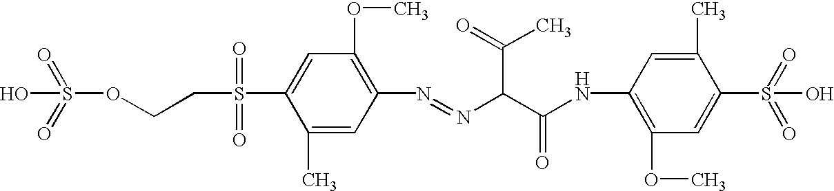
N(=NC(C(NC1=C(OC)C=C(S(O)(=O)=O)C(C)=C1)=O)C(=O)C)C1=C(OC)C=C(S(CCOS(=O)(=O)O)(=O)=O)C(C)=C1
